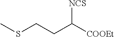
CSCCC([NCS])[COOEt]
